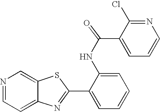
C12=CC=NC=C1SC(C1=CC=CC=C1NC(=O)C1=CC=CN=C1Cl)=N2
